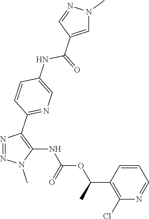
N1=NC(C2=NC=C(NC(C3=CN(C)N=C3)=O)C=C2)=C(NC(OC(C2=C(Cl)N=CC=C2)C)=O)N1C
